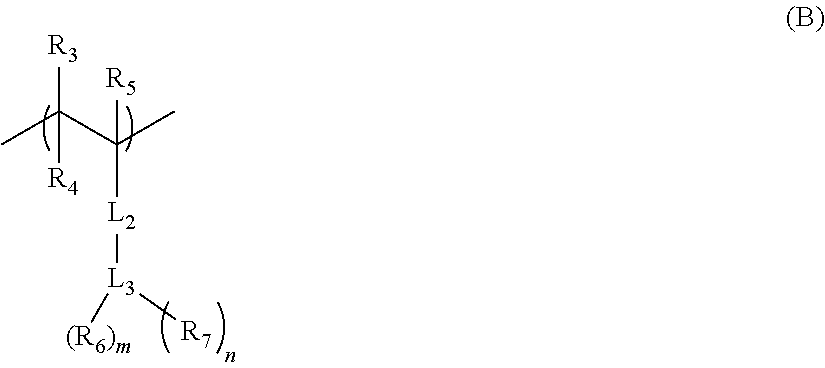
CC(C(C)([L2][L3]([(R6)m])[R7])[R5])([R3])[R4]
